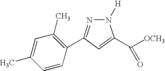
N1=C(C2=C(C)C=C(C)C=C2)C=C(C([OCH3])=O)N1[H]
